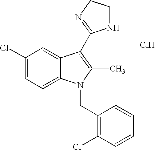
Cl.C1=C2C(=CC=C1Cl)N(CC1=C(Cl)C=CC=C1)C(C)=C2C1=NCCN1
